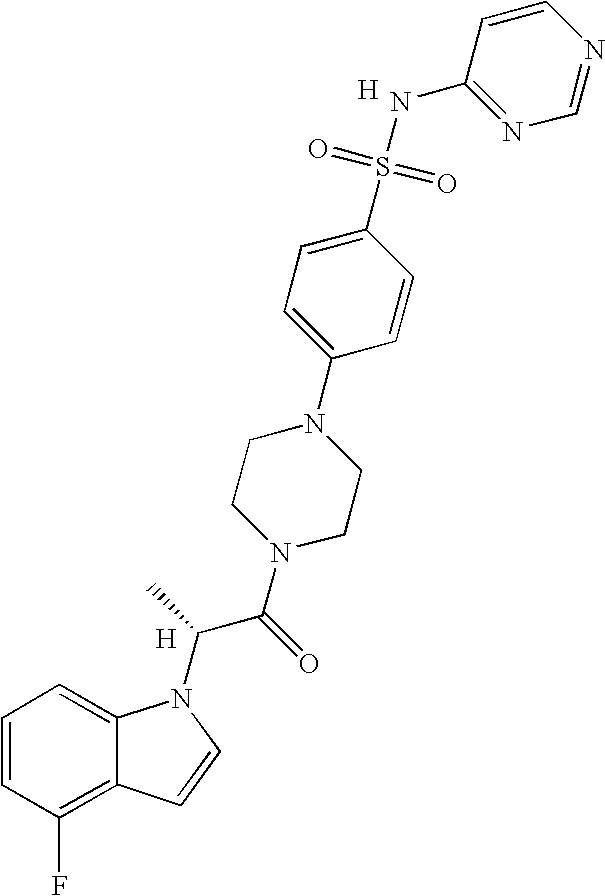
C1=CC(F)=C2C(=C1)N(C(C(N1CCN(C3=CC=C(S(=O)(=O)NC4=NC=NC=C4)C=C3)CC1)=O)C)C=C2.[H].[H]
